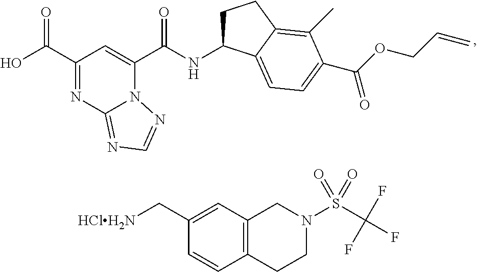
C1(C(=O)O)=NC2=NC=NN2C(C(=O)NC2CCC3=C(C)C(C(=O)OCC=C)=CC=C23)=C1.C1(C[HClH2N])=CC2=C(C=C1)CCN(S(C(F)(F)F)(=O)=O)C2
